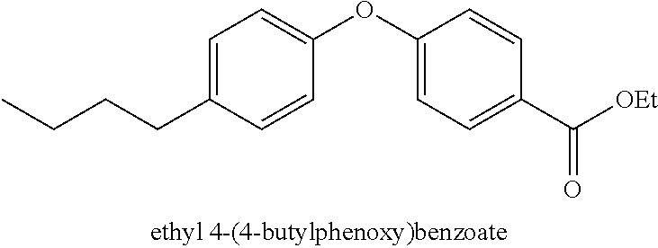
C1=C(CCCC)C=CC(OC2=CC=C(C([OEt])=O)C=C2)=C1
